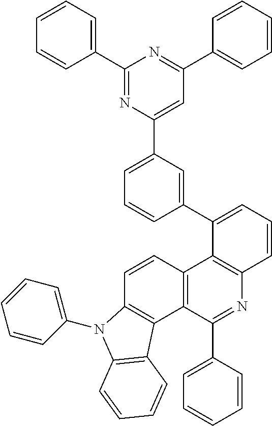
C1=CC=C(C2=NC(C3=CC=CC(C4=CC=CC5=C4C4=C(C(C6=CC=CC=C6)=N5)C5=C(C=C4)N(C4=CC=CC=C4)C4=C5C=CC=C4)=C3)=CC(C3=CC=CC=C3)=N2)C=C1
